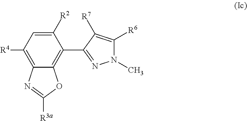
C1([R2])=CC([R4])=C2C(=C1C1=NN(C)C([R6])=C1[R7])OC([R3a])=N2
